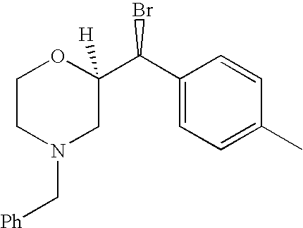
C1CN(C[Ph])CC(C(C2=CC=C(C)C=C2)Br)([H])O1
